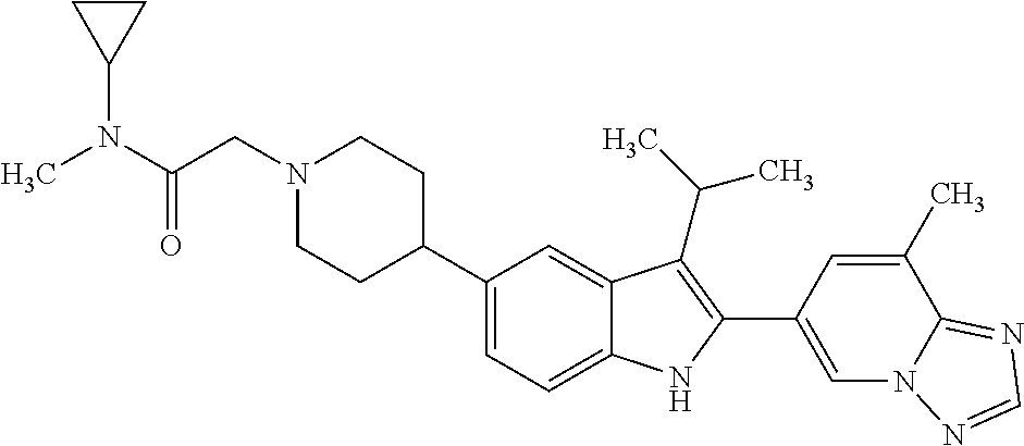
C1(C2CCN(CC(N(C3CC3)C)=O)CC2)=CC=C2C(=C1)C(C(C)C)=C(C1=CN3C(=NC=N3)C(C)=C1)N2
